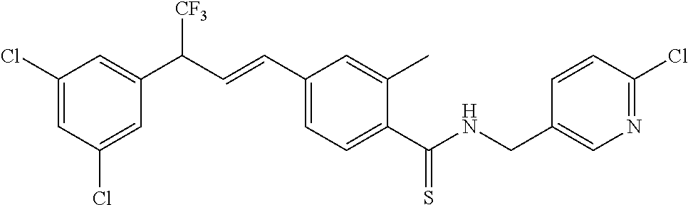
C1(C(=S)NCC2=CN=C(Cl)C=C2)=CC=C(C=CC(C2=CC(Cl)=CC(Cl)=C2)[CF3])C=C1C
